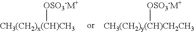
[OSO3-M+][CH3(CH2)x(CH)CH3].[CH3(CH2)y(CH)CH2CH3][OSO3-M+]
